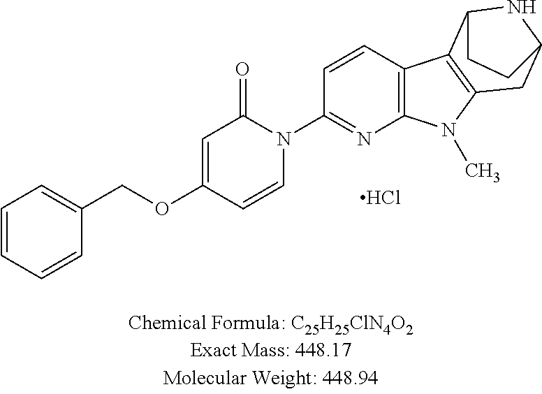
C1=CC=CC(COC2=CC(=O)N(C3=NC4=C(C=C3)C3=C(N4C)CC4NC3CC4)C=C2)=C1.Cl
